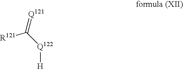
[R121]C([Q122][H])=[Q121]
